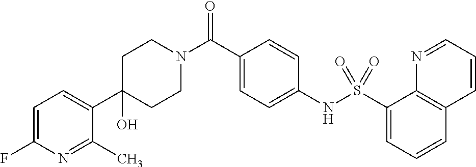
C1(O)(C2=CC=C(F)N=C2C)CCN(C(C2=CC=C(NS(C3=CC=CC4=C3N=CC=C4)(=O)=O)C=C2)=O)CC1
